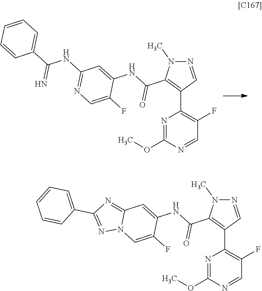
N1=CC(C2=C(F)C=NC(OC)=N2)=C(C(NC2=CC(NC(C3=CC=CC=C3)=N)=NC=C2F)=O)N1C.N1=CC(C2=C(F)C=NC(OC)=N2)=C(C(NC2=CC3=NC(C4=CC=CC=C4)=NN3C=C2F)=O)N1C
